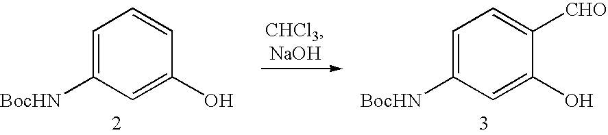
C1=C([BocHN])C=C(O)C=C1.C1=C([BocHN])C=C(O)C([CHO])=C1
